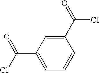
C1=C(C(Cl)=O)C=C(C(=O)Cl)C=C1
